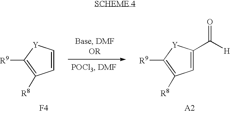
C1=CC([R8])=C([R9])[Y]1.C1(C([H])=O)=CC([R8])=C([R9])[Y]1.[F4].[A2]
